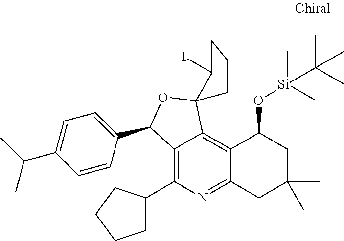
C12=C(C3CCCC3)N=C3C(=C1C1(OC2C2=CC=C(C(C)C)C=C2)C(I)CCC1)C(O[Si](C)(C)C(C)(C)C)CC(C)(C)C3
